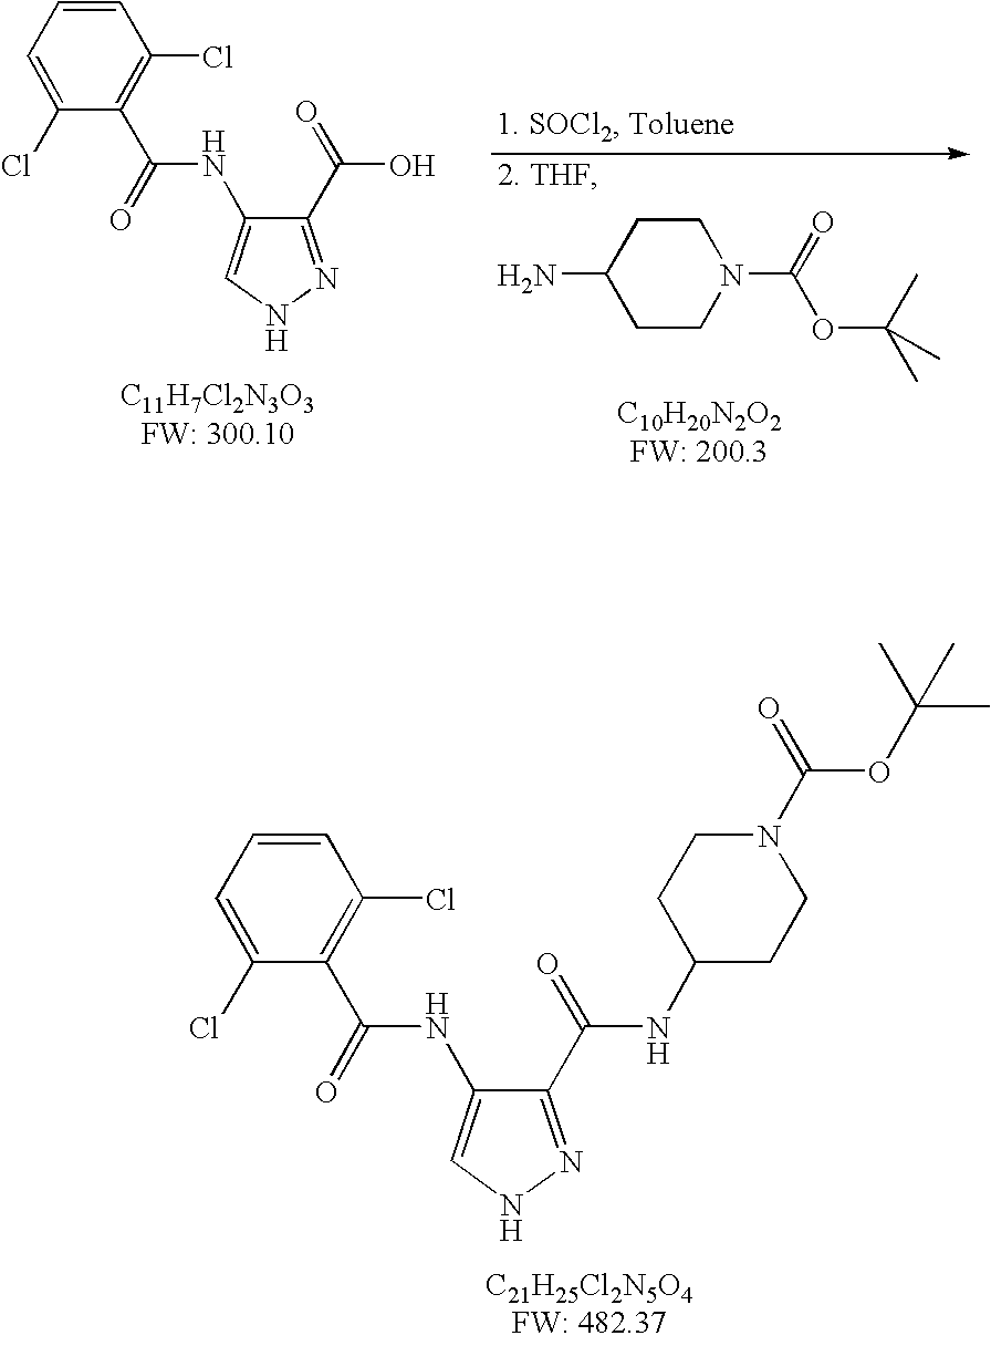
C1(C(=O)NC2CCN(C(=O)OC(C)(C)C)CC2)=NNC=C1NC(C1=C(Cl)C=CC=C1Cl)=O.[C10H20N2O2FW: 200.3].C1CN(C(=O)OC(C)(C)C)CCC1N.[2. THF].C1(C(=O)O)=NNC=C1NC(C1=C(Cl)C=CC=C1Cl)=O
